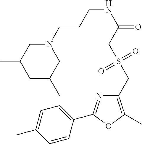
C1=C(C)C=CC(C2=NC(CS(CC(NCCCN3CC(C)CC(C)C3)=O)(=O)=O)=C(C)O2)=C1
